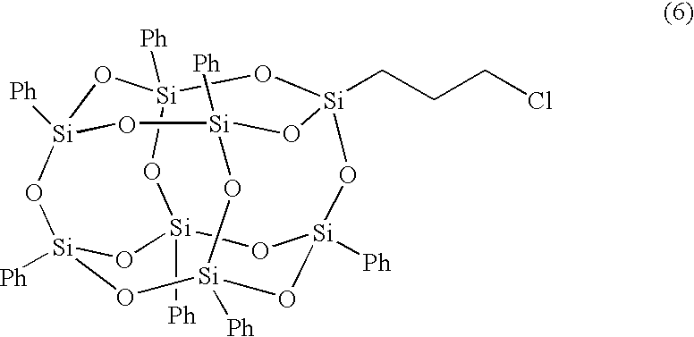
[Ph][Si]12O[Si]3([Ph])O[Si]4(CCCCl)O[Si]5([Ph])O[Si]([Ph])(O[Si]([Ph])(O1)O[Si]([Ph])(O5)O3)O[Si]([Ph])(O2)O4
